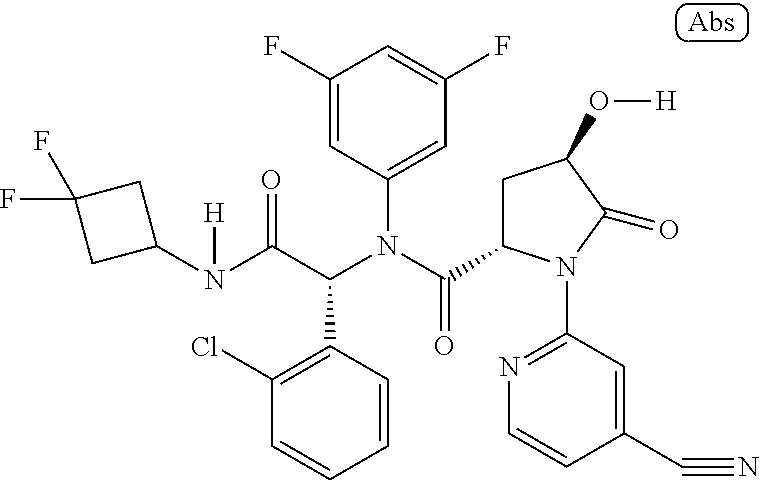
C1(N(C(C(N(C(=O)C2CC(O[H])C(=O)N2C2=NC=CC(C#N)=C2)C2=CC(F)=CC(F)=C2)C2=C(Cl)C=CC=C2)=O)[H])CC(F)(F)C1
